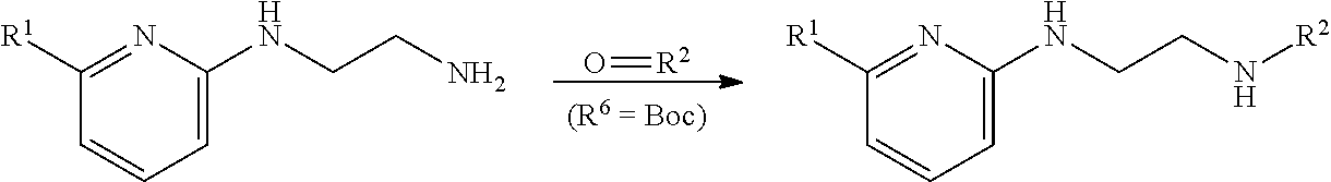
O=[R2].C1=C(NCCN)N=C([R1])C=C1.C1=C(NCCN[R2])N=C([R1])C=C1
